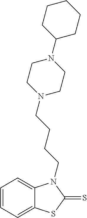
C1=CC=C2C(=C1)N(CCCCN1CCN(C3CCCCC3)CC1)C(=S)S2
